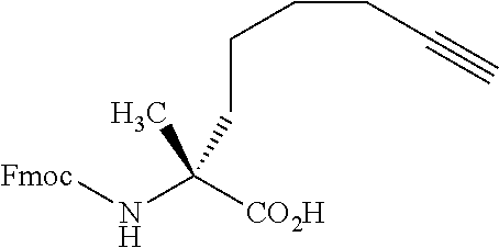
CC(N[Fmoc])([CO2H])CCCCC#C
